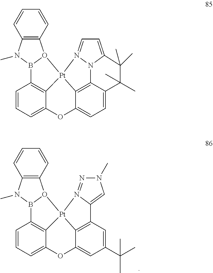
C1=CC=C2C3=C1B1O(C4=C(N1C)C=CC=C4)[Pt]31C3=C(C=C(C(C)(C)C)C=C3O2)C2=CN(C)N=N21.C1=CC=C2C3=C1B1O(C4=C(N1C)C=CC=C4)[Pt]31C3=C4C(=CC=C3O2)C(C)(C)C(C)(C)C2=CC=N1N42
